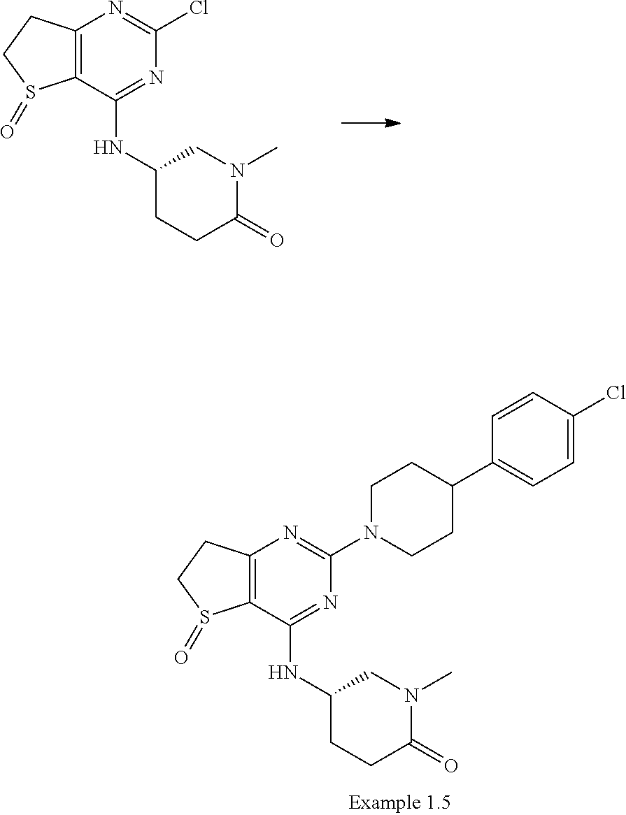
C12=C(CCS1=O)N=C(Cl)N=C2NC1CCC(=O)N(C)C1.C12=C(CCS1=O)N=C(N1CCC(C3=CC=C(Cl)C=C3)CC1)N=C2NC1CCC(=O)N(C)C1
